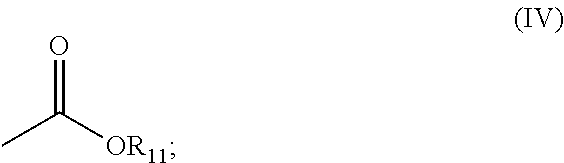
CC([OR11])=O
